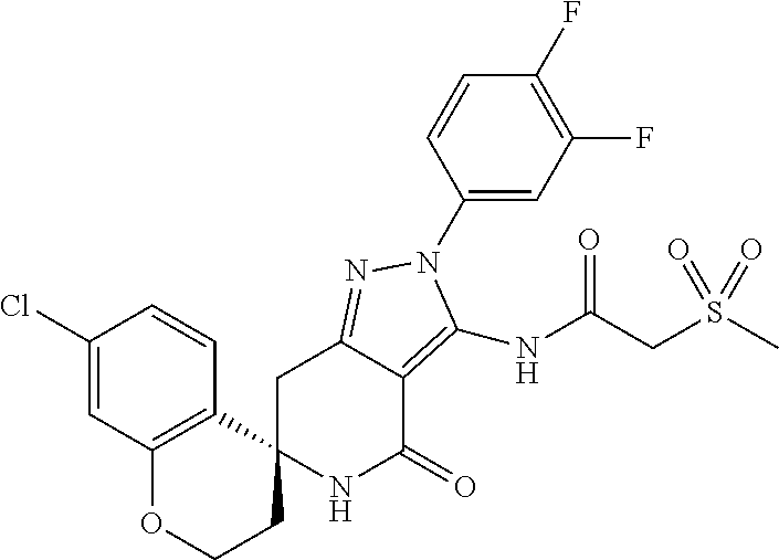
C1C2=NN(C3=CC(F)=C(F)C=C3)C(NC(CS(C)(=O)=O)=O)=C2C(=O)NC12CCOC1=C2C=CC(Cl)=C1
